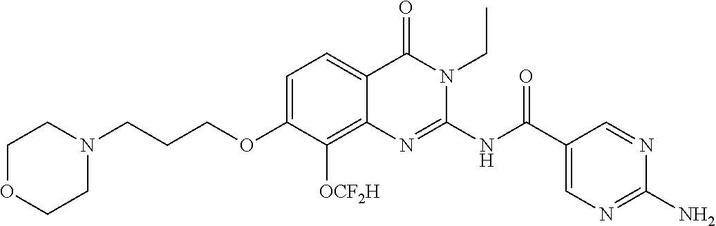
C1=C(OCCCN2CCOCC2)C([OCF2H])=C2C(=C1)C(=O)N(CC)C(NC(C1=CN=C(N)N=C1)=O)=N2
